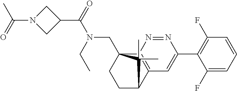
C1(C(=O)N(CC)CC23CCC(C4=C2N=NC(C2=C(F)C=CC=C2F)=C4)C3(C)C)CN(C(=O)C)C1
